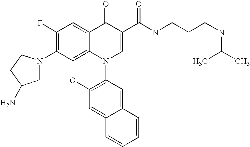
C1(F)=C(N2CC(N)CC2)C2=C3C(=C1)C(=O)C(C(=O)NCCCNC(C)C)=CN3C1=C(O2)C=C2C(=C1)C=CC=C2
